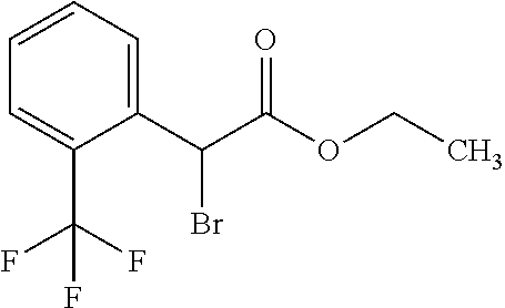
C1(C(C(OCC)=O)Br)=CC=CC=C1C(F)(F)F
